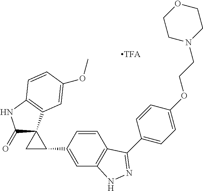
C1(C2=NNC3=C2C=CC(C2CC24C(=O)NC2=C4C=C(OC)C=C2)=C3)=CC=C(OCCN2CCOCC2)C=C1
